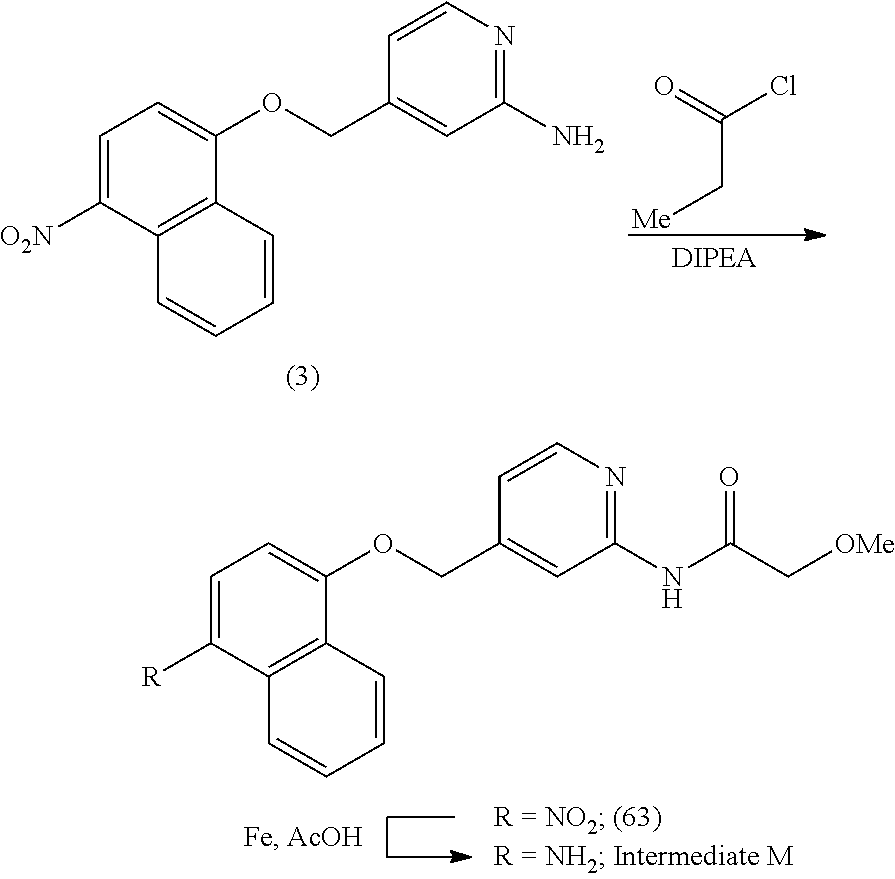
C1=C([R])C2=C(C(OCC3=CC(NC(C[OMe])=O)=NC=C3)=C1)C=CC=C2.C1=C([O2N])C2=C(C(OCC3=CC(N)=NC=C3)=C1)C=CC=C2.C(C[Me])(=O)Cl
